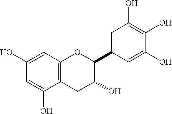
C1(O)=CC2=C(C(O)=C1)CC(O)C(C1=CC(O)=C(O)C(O)=C1)O2
